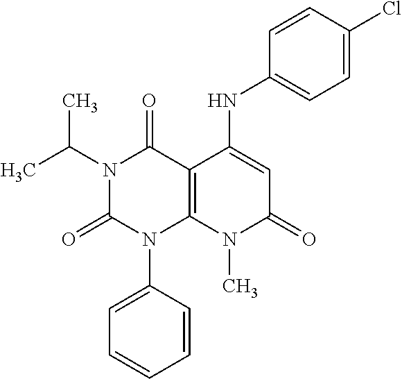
C(N1C(=O)N(C2=CC=CC=C2)C2=C(C1=O)C(NC1=CC=C(Cl)C=C1)=CC(=O)N2C)(C)C
